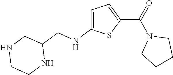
C1=C(NCC2CNCCN2)SC(C(N2CCCC2)=O)=C1
